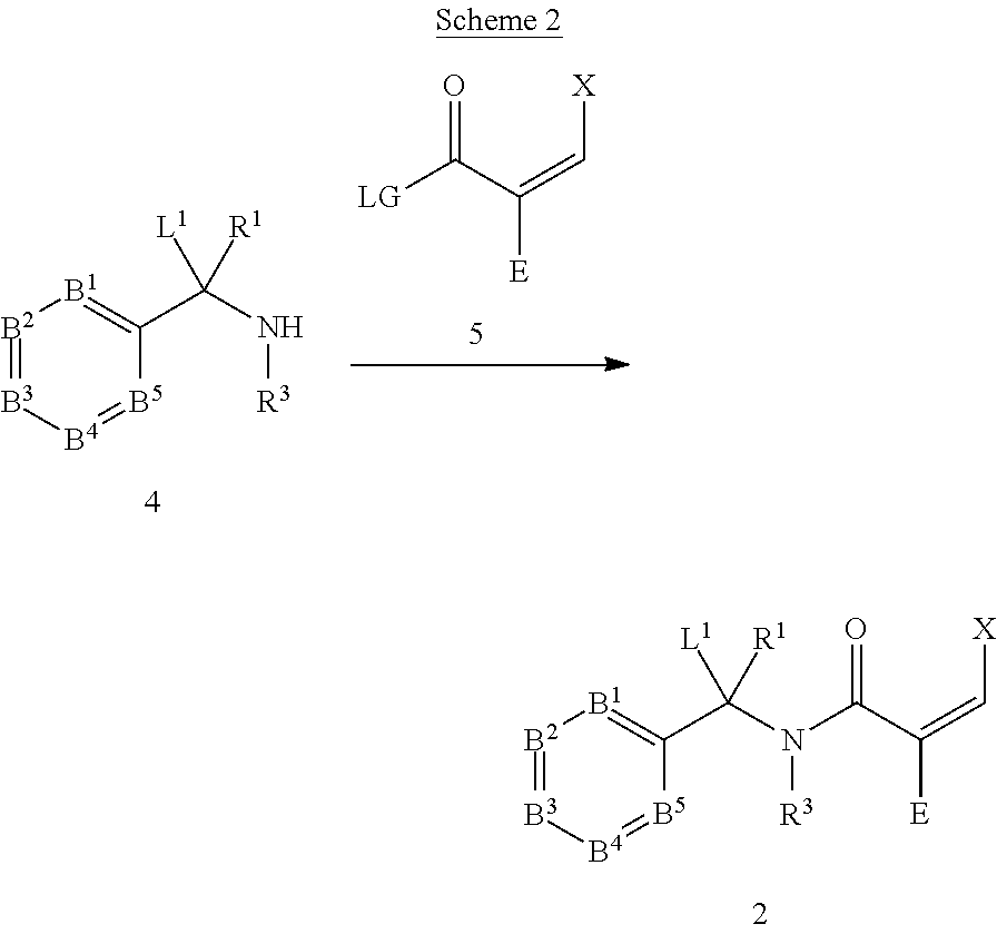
[B2]1=[B3][B4]=[B5]C(C([R1])([L1])N([R3])C(C(=C[X])[E])=O)=[B1]1.[B2]1=[B3][B4]=[B5]C(C(N[R3])([R1])[L1])=[B1]1.[LG]C(C(=C[X])[E])=O
